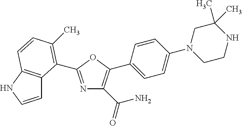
C1=CNC2=C1C(C1=NC(C(=O)N)=C(C3=CC=C(N4CCNC(C)(C)C4)C=C3)O1)=C(C)C=C2
